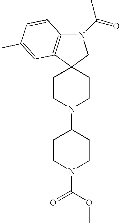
C12(CCN(C3CCN(C(=O)OC)CC3)CC1)CN(C(=O)C)C1=C2C=C(C)C=C1
